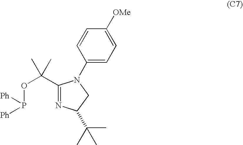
C1(C(OP([Ph])[Ph])(C)C)=NC(C(C)(C)C)CN1C1=CC=C([OMe])C=C1
